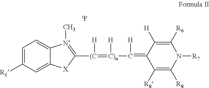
C1=C([R1])C=C2C(=C1)[N+](C)=C([(C](=[C)n]([H])C(=C1C([R8])=C([R8])N([R7])C([R6])=C1[H])[H])[H])[X]2.[Y]
